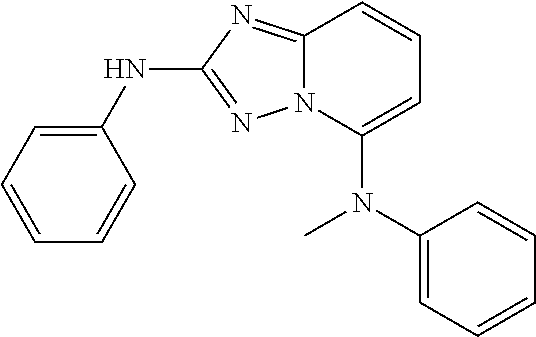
N12C(=NC(NC3=CC=CC=C3)=N1)C=CC=C2N(C1=CC=CC=C1)C
